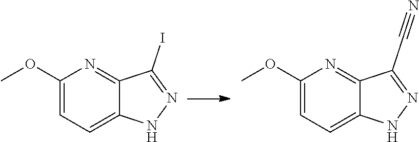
C1(OC)=CC=C2C(=N1)C(I)=NN2.C1(OC)=CC=C2C(=N1)C(C#N)=NN2
